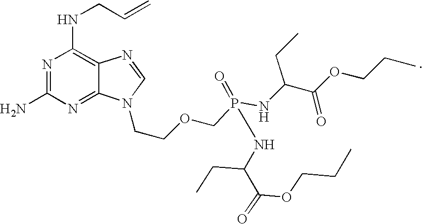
N1=C(N)N=C2C(=C1NCC=C)N=CN2CCOCP(=O)(NC(C(=O)OCCC)CC)NC(C(=O)OCCC)CC
